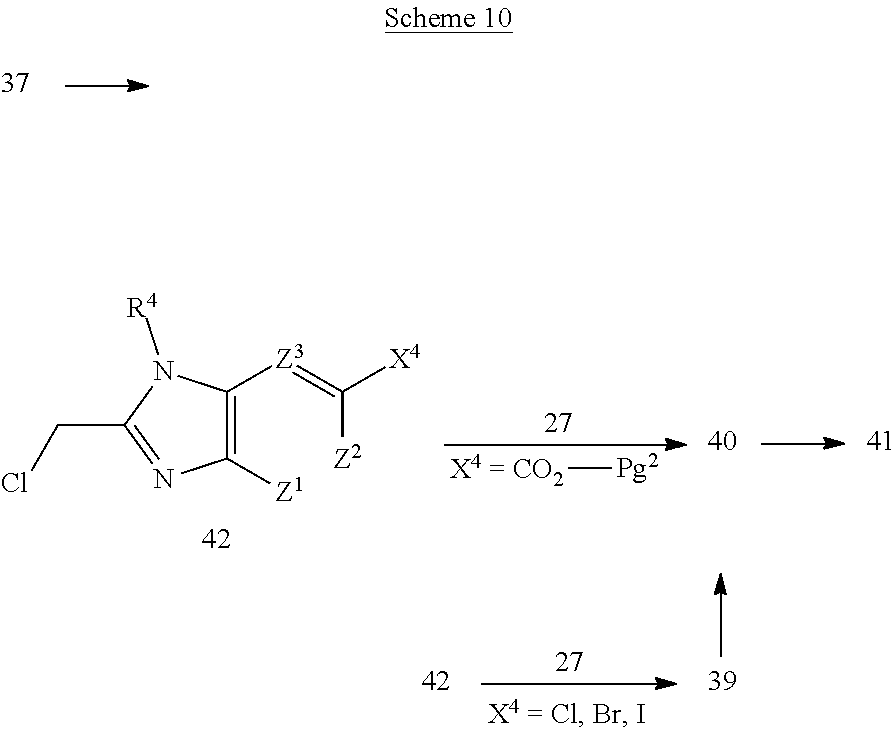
[X4 = CO2][Pg2].C1([Z3]=C([Z2])[X4])=C([Z1])N=C(CCl)N1[R4]
